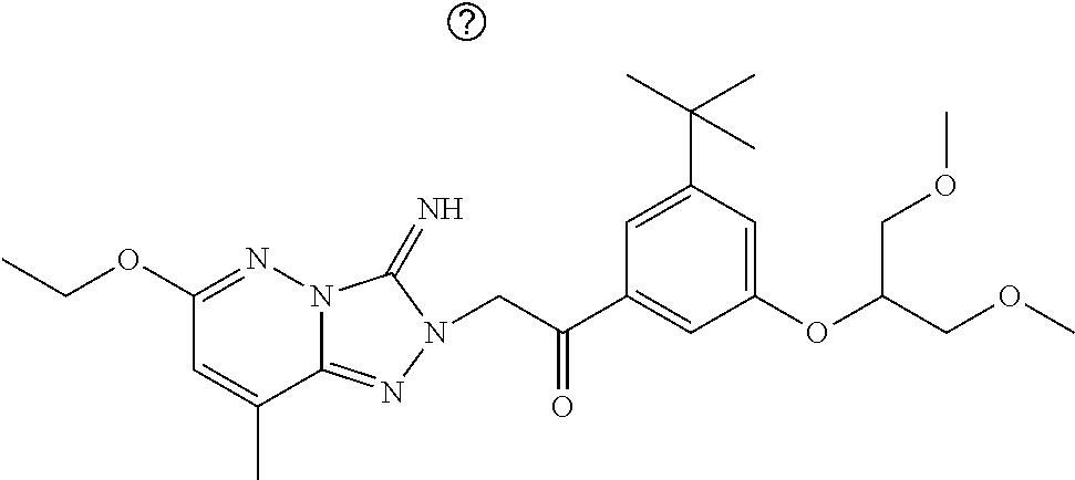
N12C(=NN(CC(C3=CC(OC(COC)COC)=CC(C(C)(C)C)=C3)=O)C1=N)C(C)=CC(OCC)=N2
